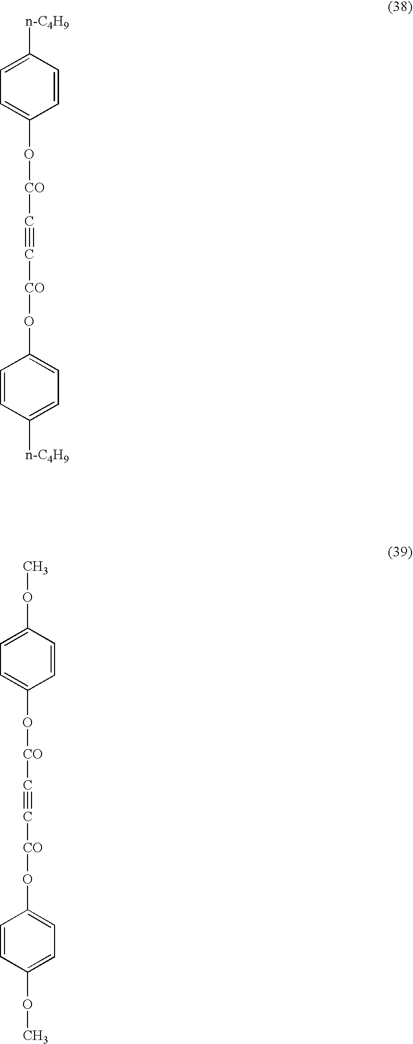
C1([n-C4H9])=CC=C(O[CO]C#C[CO]OC2=CC=C([n-C4H9])C=C2)C=C1.C1(OC)=CC=C(O[CO]C#C[CO]OC2=CC=C(OC)C=C2)C=C1
